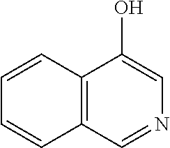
C1=CC2=C(C=C1)C=NC=C2O
